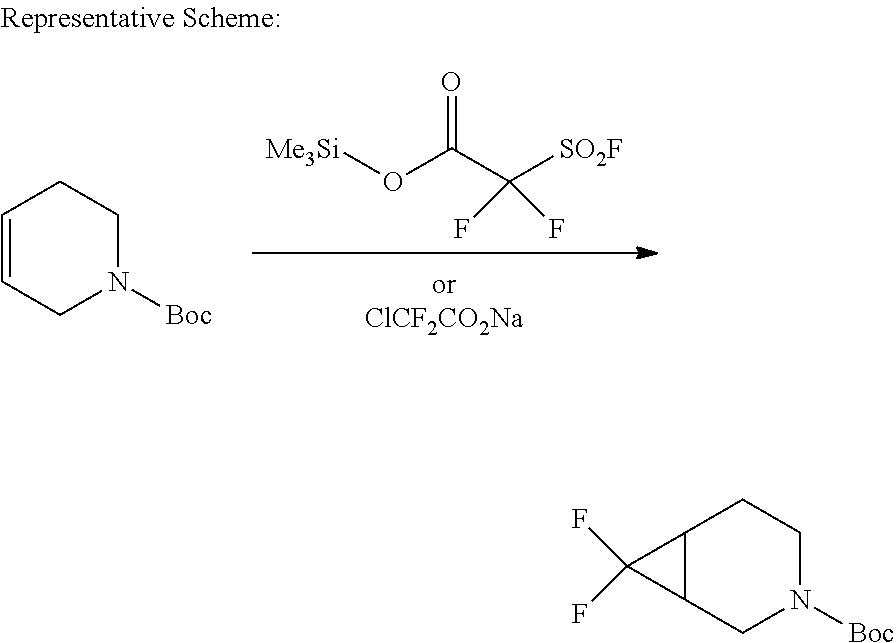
[Me3Si]OC(C([SO2F])(F)F)=O.C1=CCN([Boc])CC1.C12C(CN([Boc])CC1)C2(F)F
